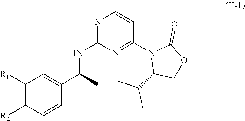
N1=C(NC(C2=CC([R1])=C([R2])C=C2)C)N=C(N2C(C(C)C)COC2=O)C=C1
